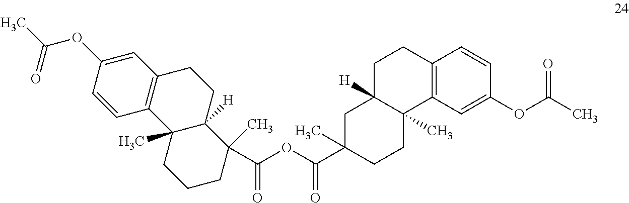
C1(OC(C)=O)=CC2=C(C=C1)C1(C)C([H])(CC2)C(C(OC(C2(C)CCC3(C)C([H])(C2)CCC2=C3C=C(OC(=O)C)C=C2)=O)=O)(C)CCC1
